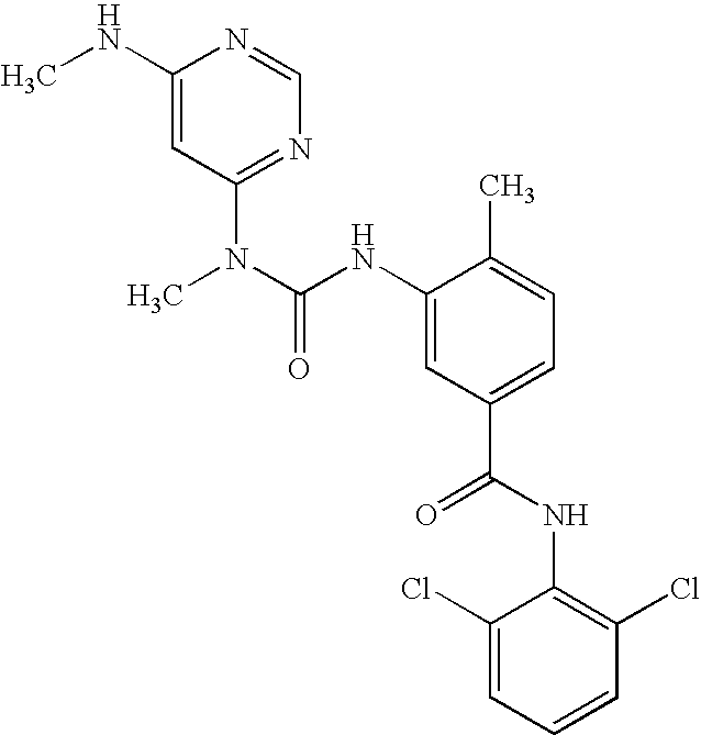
C1(NC)=CC(N(C)C(NC2=CC(C(=O)NC3=C(Cl)C=CC=C3Cl)=CC=C2C)=O)=NC=N1
